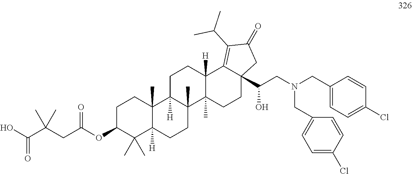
C1C(OC(CC(C(O)=O)(C)C)=O)C(C)(C)C2([H])C(C)(C1)C1([H])C(C)(CC2)C2(C)C([H])(CC1)C1=C(C(C)C)C(=O)CC1(C(CN(CC1=CC=C(Cl)C=C1)CC1=CC=C(Cl)C=C1)O)CC2
